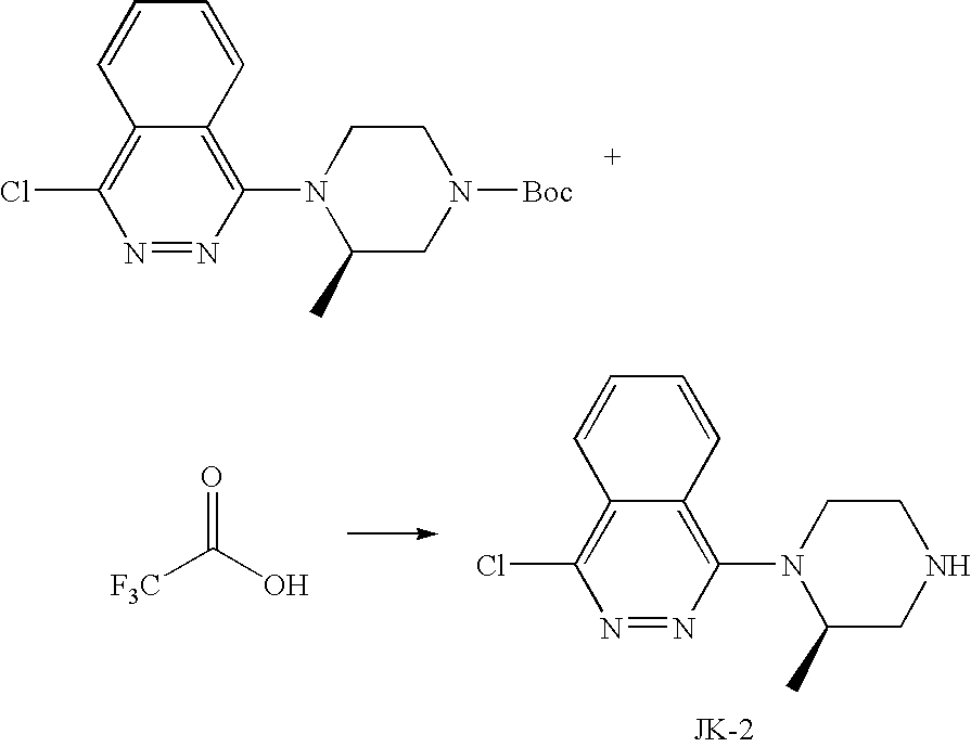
N1=NC(N2C(C)CN([Boc])CC2)=C2C(=C1Cl)C=CC=C2.N1=NC(N2C(C)CNCC2)=C2C(=C1Cl)C=CC=C2.O=C(O)[F3C]
